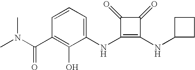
CN(C(C1=C(O)C(NC2=C(NC3CCC3)C(=O)C2=O)=CC=C1)=O)C
